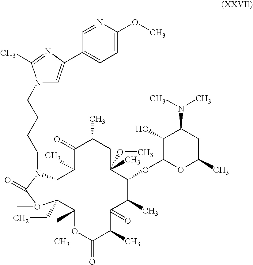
C12C(CC)(C(CC)OC(=O)C(C)C(=O)C(C)C(OC3OC(C)CC(N(C)C)C3O)C(C)(OC)CC(C)C(=O)C1C)O(C)C(=O)N2CCCCN1C=C(C2=CC=C(OC)N=C2)N=C1C
